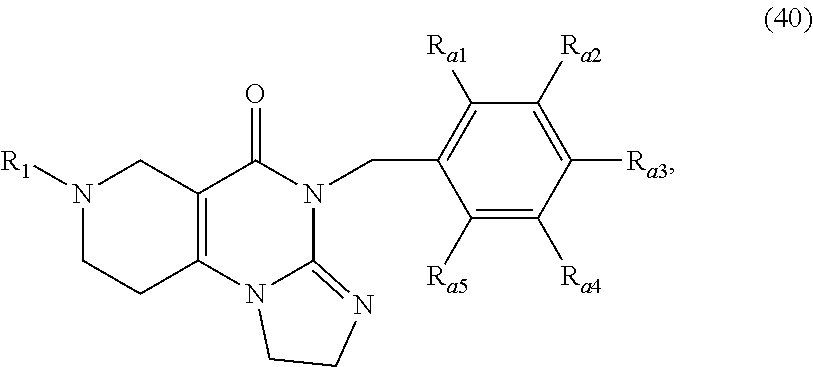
N1([R1])CCC2=C(C1)C(=O)N(CC1=C([Ra1])C([Ra2])=C([Ra3])C([Ra4])=C1[Ra5])C1=NCCN21
